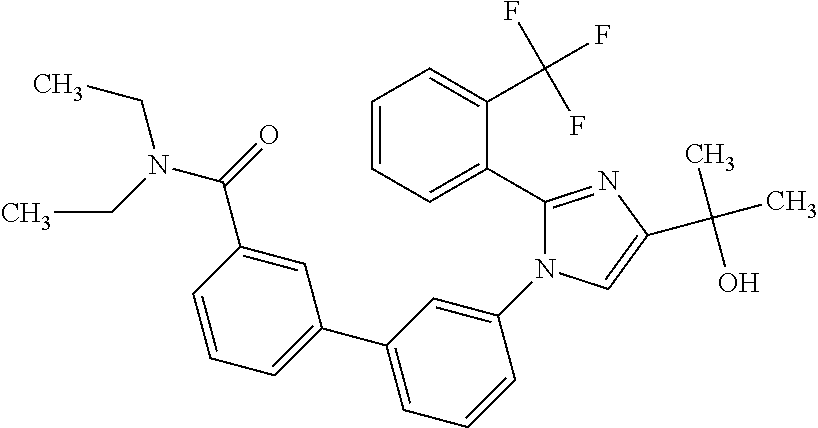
C1=CC=C(C2=CC=CC(C(=O)N(CC)CC)=C2)C=C1N1C(C2=CC=CC=C2C(F)(F)F)=NC(C(C)(O)C)=C1
